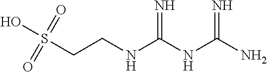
S(CCNC(NC(N)=N)=N)(O)(=O)=O
